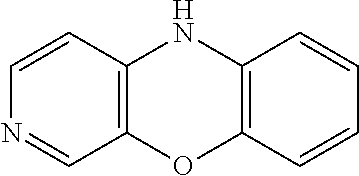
C1=CC2=C(C=N1)OC1=C(N2)C=CC=C1
